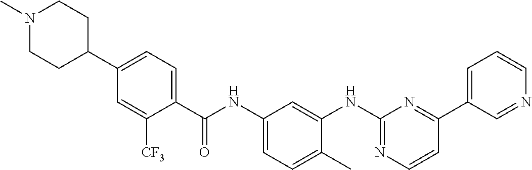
N1(C)CCC(C2=CC=C(C(NC3=CC=C(C)C(NC4=NC=CC(C5=CC=CN=C5)=N4)=C3)=O)C([CF3])=C2)CC1
